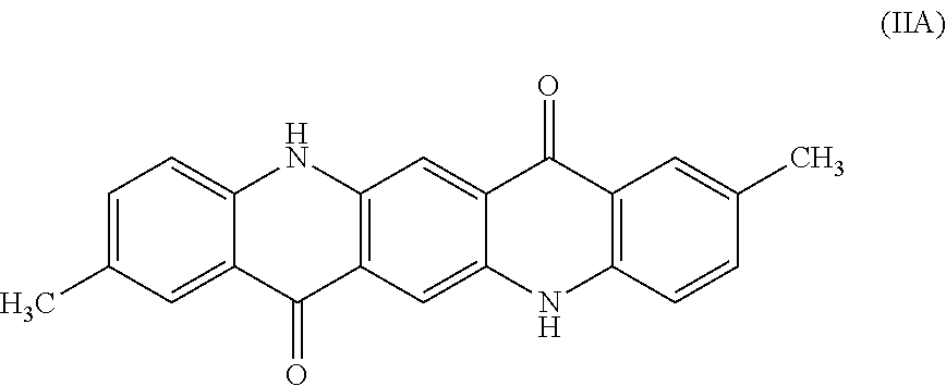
C1=C2C(=CC=C1C)NC1=C(C2=O)C=C2C(=C1)C(=O)C1=C(N2)C=CC(C)=C1
